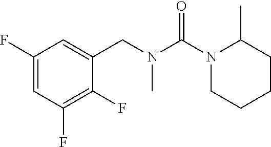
C1(F)=CC(F)=C(F)C(CN(C(N2C(C)CCCC2)=O)C)=C1
